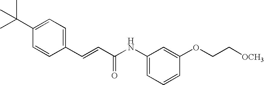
CC(C1=CC=C(C=CC(NC2=CC=CC(OCC[OCH3])=C2)=O)C=C1)(C)C
